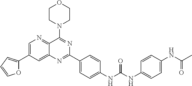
C1=C(C2=CC=CO2)C=C2C(=N1)C(N1CCOCC1)=NC(C1=CC=C(NC(NC3=CC=C(NC(=O)C)C=C3)=O)C=C1)=N2
